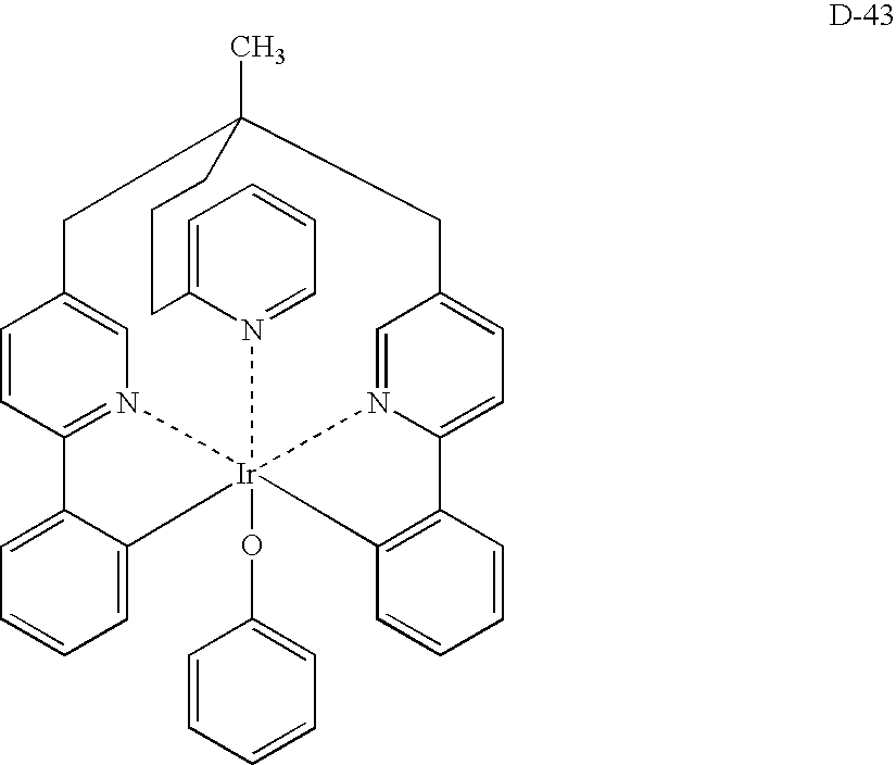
C1=C2N(=CC=C1)[Ir]134(OC5=CC=CC=C5)N5=C(C=CC(=C5)CC(C)(CC5=CC=C(C6=C1C=CC=C6)N3=C5)CCC2)C1=CC=CC=C14
